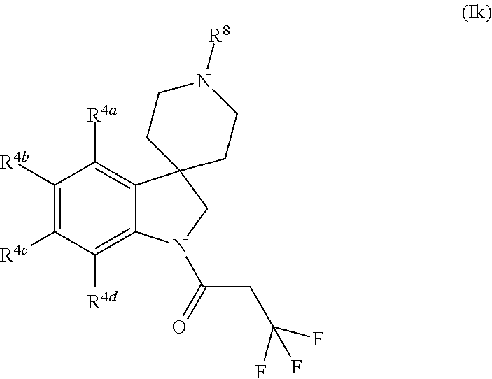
C1([R4b])=C([R4c])C([R4d])=C2C(=C1[R4a])C1(CN2C(CC(F)(F)F)=O)CCN([R8])CC1
